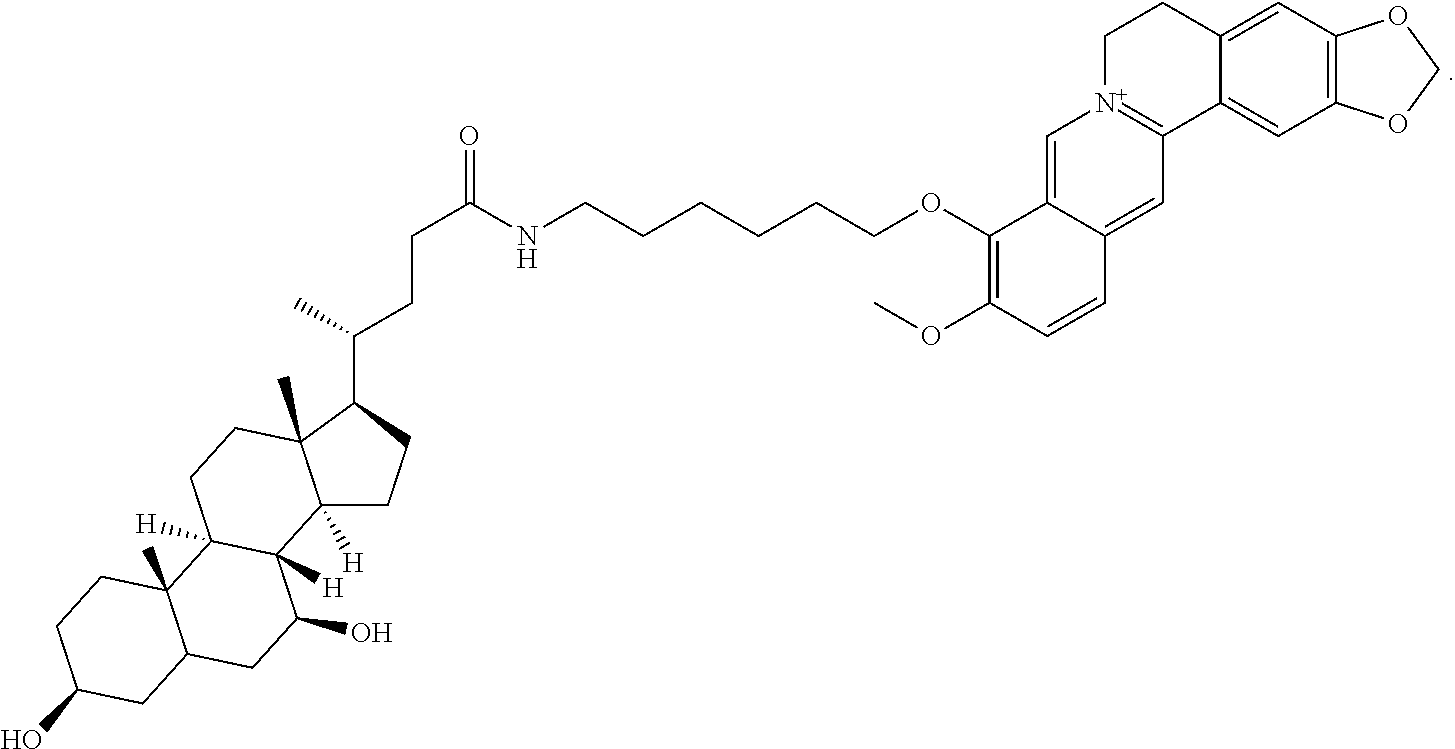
C1=C2C(=CC3=[N+]1CCC1=CC4=C(C=C31)OCO4)C=CC(OC)=C2OCCCCCCNC(CCC(C1C2(C)C([H])(CC1)C1([H])C([H])(CC2)C2(C)C(CC1O)CC(O)CC2)C)=O
